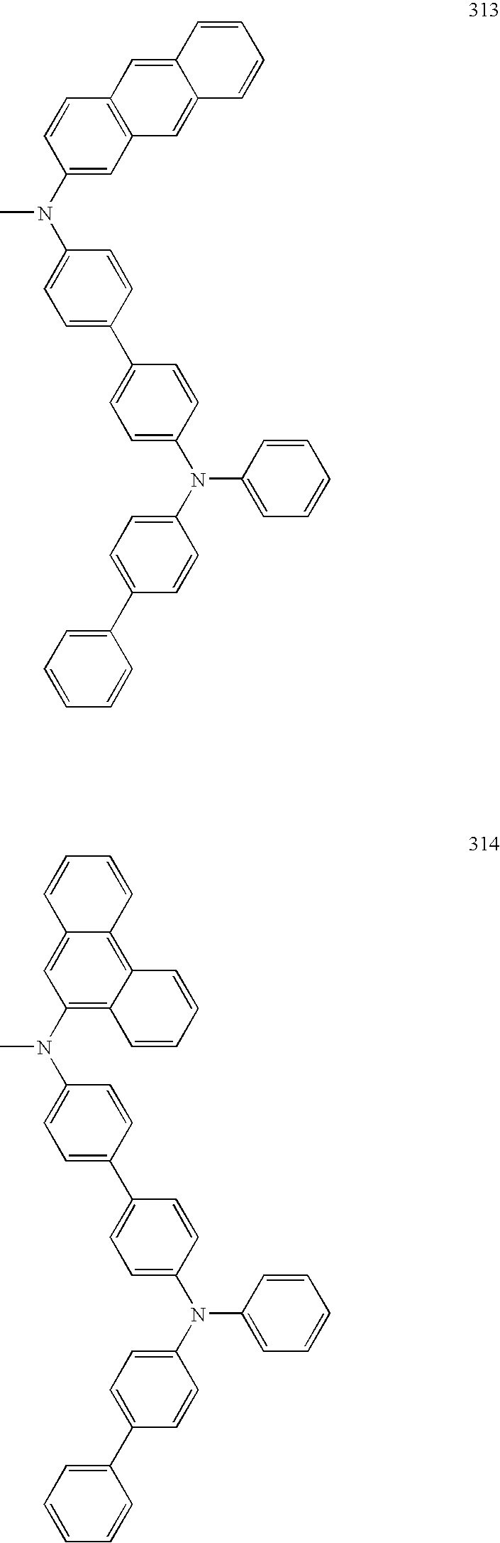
C1=C(N(C2=CC=C(C3=CC=C(N(C4=CC=C(C5=CC=CC=C5)C=C4)C4=CC=CC=C4)C=C3)C=C2)C)C=CC2=C1C=C1C(=C2)C=CC=C1.C12=C(N(C3=CC=C(C4=CC=C(N(C5=CC=C(C6=CC=CC=C6)C=C5)C5=CC=CC=C5)C=C4)C=C3)C)C=C3C(=C1C=CC=C2)C=CC=C3
